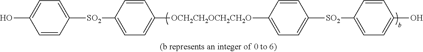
C1=CC([SO2]C2=CC=C([OCH2CH2OCH2CH2O]C3=CC=C([SO2]C4=CC=C(O)C=C4)C=C3)C=C2)=CC=C1O
